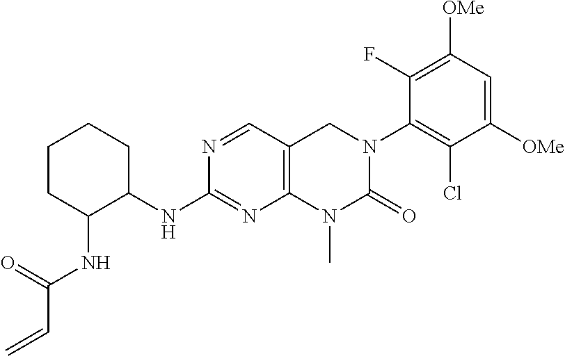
N(C1=NC2=C(C=N1)CN(C1=C(Cl)C([OMe])=CC([OMe])=C1F)C(=O)N2C)C1CCCCC1NC(C=C)=O
